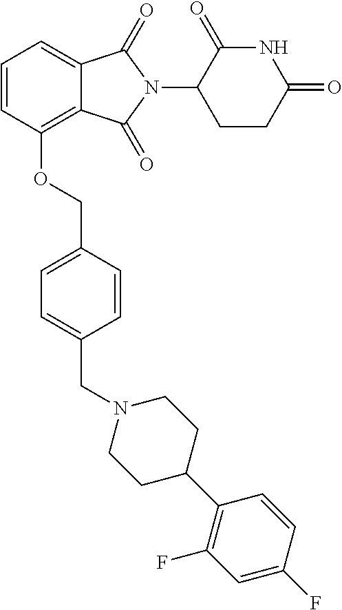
C1=CC(OCC2=CC=C(CN3CCC(C4=C(F)C=C(F)C=C4)CC3)C=C2)=C2C(=C1)C(=O)N(C1CCC(=O)NC1=O)C2=O
